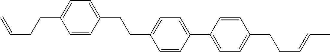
C1=CC(CCC2=CC=C(C3=CC=C(CCC=CC)C=C3)C=C2)=CC=C1CCC=C
